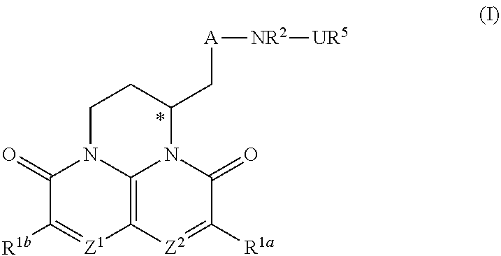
C1(=O)C([R1b])=[Z1]C2=C3N1CCC(C[A][NR2][UR5])N3C(=O)C([R1a])=[Z2]2
